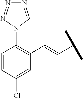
N1=CN(C2=C(C=CC(C)C)C=C(Cl)C=C2)N=N1
